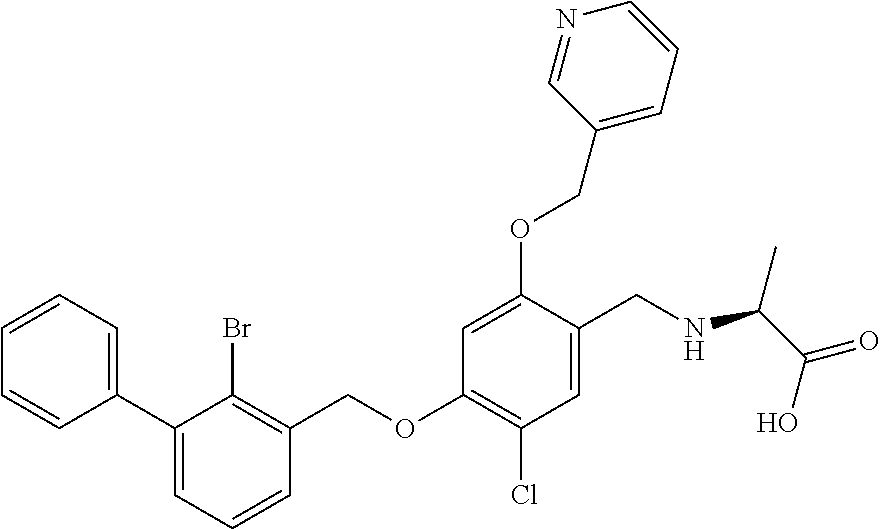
C1(C2=CC=CC=C2)=CC=CC(COC2=C(Cl)C=C(CNC(C(=O)O)C)C(OCC3=CC=CN=C3)=C2)=C1Br
